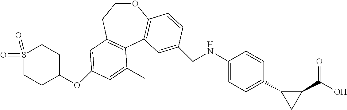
O1CCC2=C(C3=C1C=CC(CNC1=CC=C(C4CC4C(O)=O)C=C1)=C3)C(C)=CC(OC1CCS(=O)(=O)CC1)=C2
